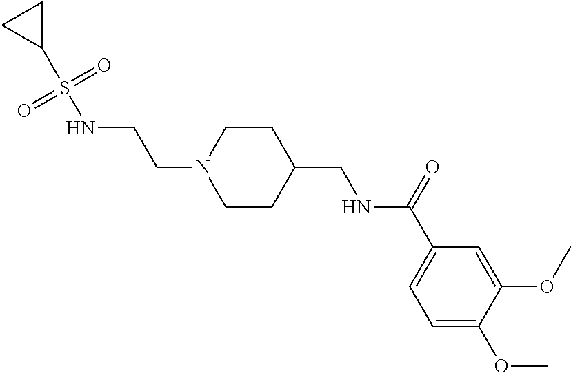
N1(CCNS(C2CC2)(=O)=O)CCC(CNC(C2=CC=C(OC)C(OC)=C2)=O)CC1
